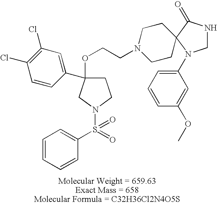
C1C(OCCN2CCC3(CC2)C(=O)NCN3C2=CC=CC(OC)=C2)(C2=CC(Cl)=C(Cl)C=C2)CN(S(=O)(C2=CC=CC=C2)=O)C1
